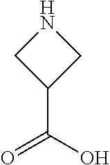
C1C(C(O)=O)CN1
